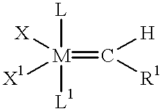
[L][M]([L1])([X])([X1])=C([H])[R1]
